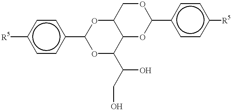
c1([R5])ccc(C2OC3C(C(C(CO)O)O2)OC(c2ccc([R5])cc2)OC3)cc1
